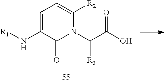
C1=C(N[R1])C(=O)N(C(C(O)=O)[R3])C([R2])=C1
